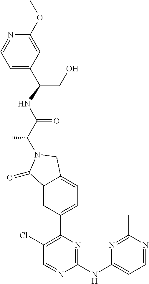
C1(=O)C2=CC(C3=C(Cl)C=NC(NC4=CC=NC(C)=N4)=N3)=CC=C2CN1C(C(NC(CO)C1=CC=NC(OC)=C1)=O)C
